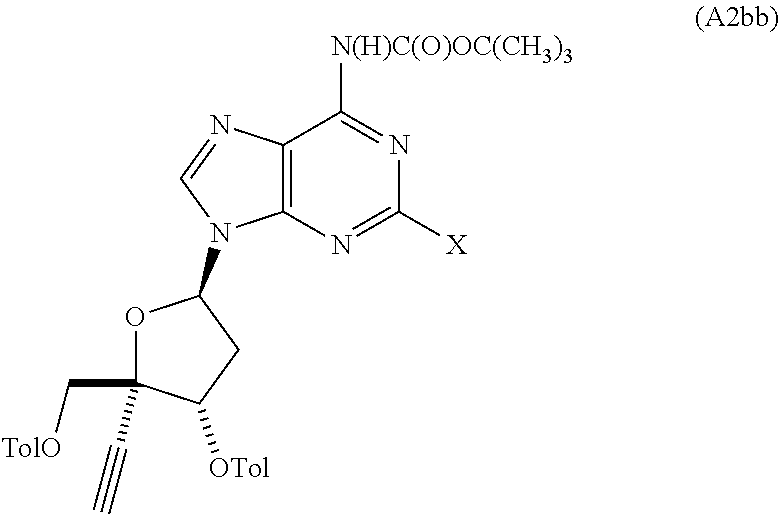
C12=C(N=C([X])N=C1[N(H)C(O)OC(CH3)3])N(C1OC(C[TolO])(C#C)C([OTol])C1)C=N2
